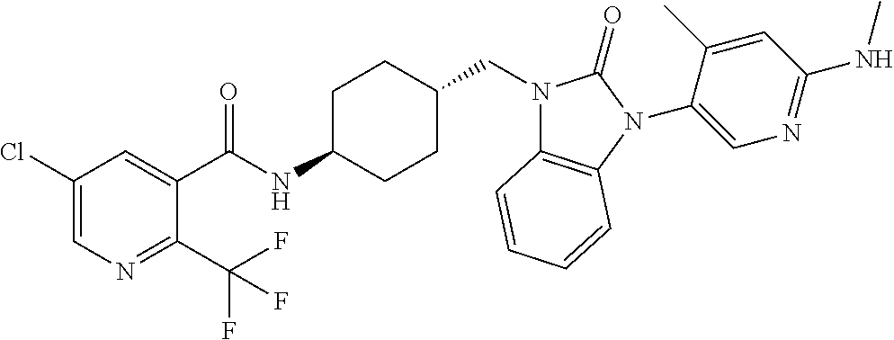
C1(Cl)=CN=C(C(F)(F)F)C(C(NC2CCC(CN3C4=C(N(C5=CN=C(NC)C=C5C)C3=O)C=CC=C4)CC2)=O)=C1
